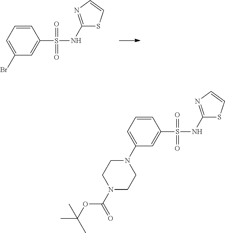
N(S(C1=CC(Br)=CC=C1)(=O)=O)C1=NC=CS1.N(S(C1=CC(N2CCN(C(OC(C)(C)C)=O)CC2)=CC=C1)(=O)=O)C1=NC=CS1
